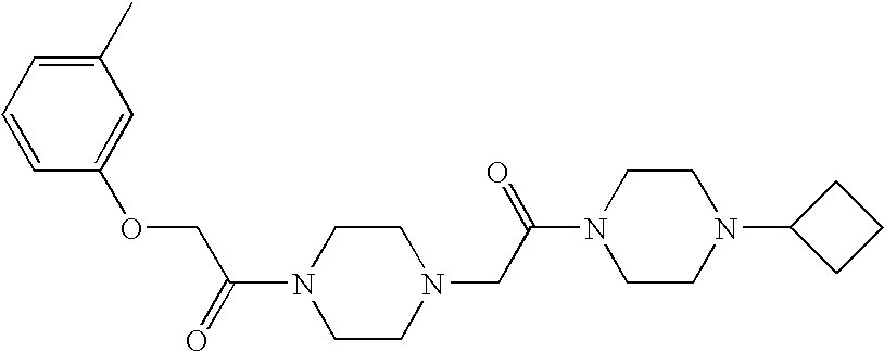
N1(C(=O)COC2=CC(C)=CC=C2)CCN(CC(N2CCN(C3CCC3)CC2)=O)CC1
